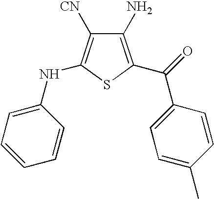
C1(N)=C(C(C2=CC=C(C)C=C2)=O)SC(NC2=CC=CC=C2)=C1[CN]
